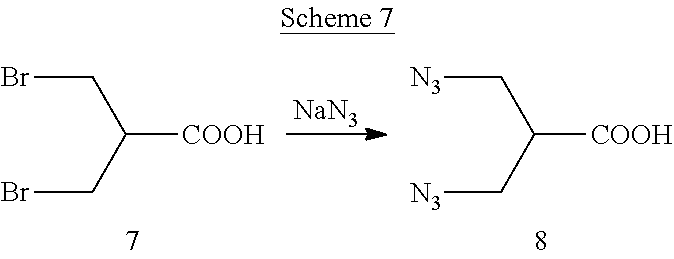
BrCC(CBr)[COOH].[NaN3].[N3]CC(C[N3])[COOH]
